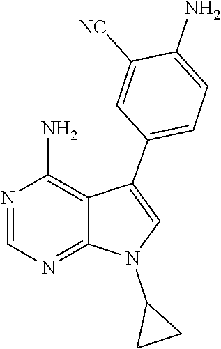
N1=CN=C2C(=C1N)C(C1=CC=C(N)C([NC])=C1)=CN2C1CC1
